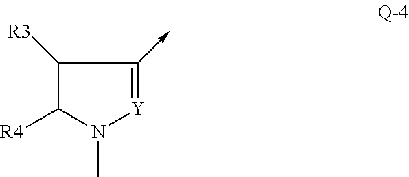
C1([R3])C([R4])N(C)[Y]=C1->C
